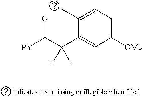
C1=C(C)C(C(C([Ph])=O)(F)F)=CC([OMe])=C1
